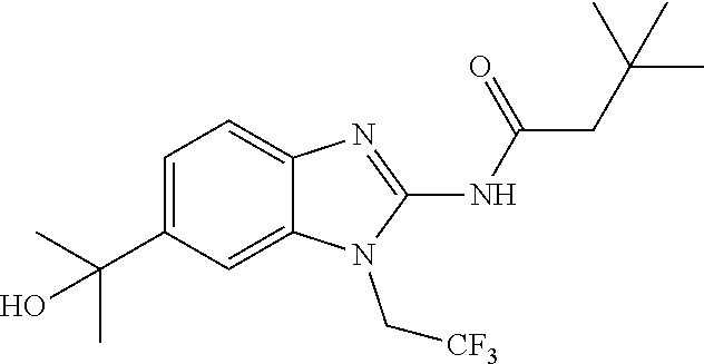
C1=C(C(C)(C)O)C=C2C(=C1)N=C(NC(=O)CC(C)(C)C)N2C[CF3]
